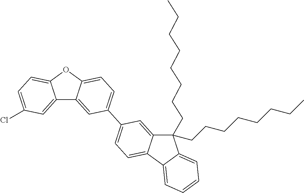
C12=CC(Cl)=CC=C1OC1=CC=C(C3=CC=C4C(=C3)C(CCCCCCCC)(CCCCCCCC)C3=CC=CC=C43)C=C21
